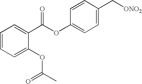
C1=CC=C(OC(C)=O)C(C(OC2=CC=C(C[ONO2])C=C2)=O)=C1
